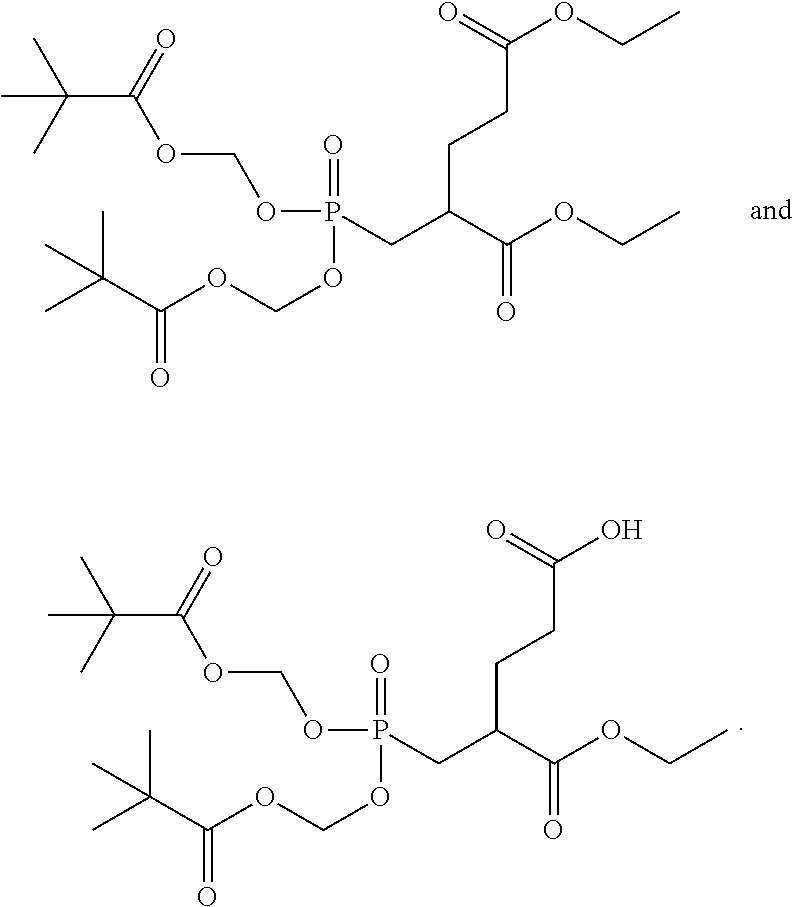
CC(C)(C)C(=O)OCOP(=O)(OCOC(C(C)(C)C)=O)CC(CCC(OCC)=O)C(OCC)=O.CC(C)(C)C(=O)OCOP(=O)(OCOC(C(C)(C)C)=O)CC(CCC(O)=O)C(OCC)=O
